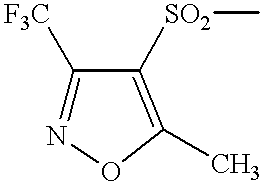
C1([F3C])=NOC(C)=C1[SO2]C
